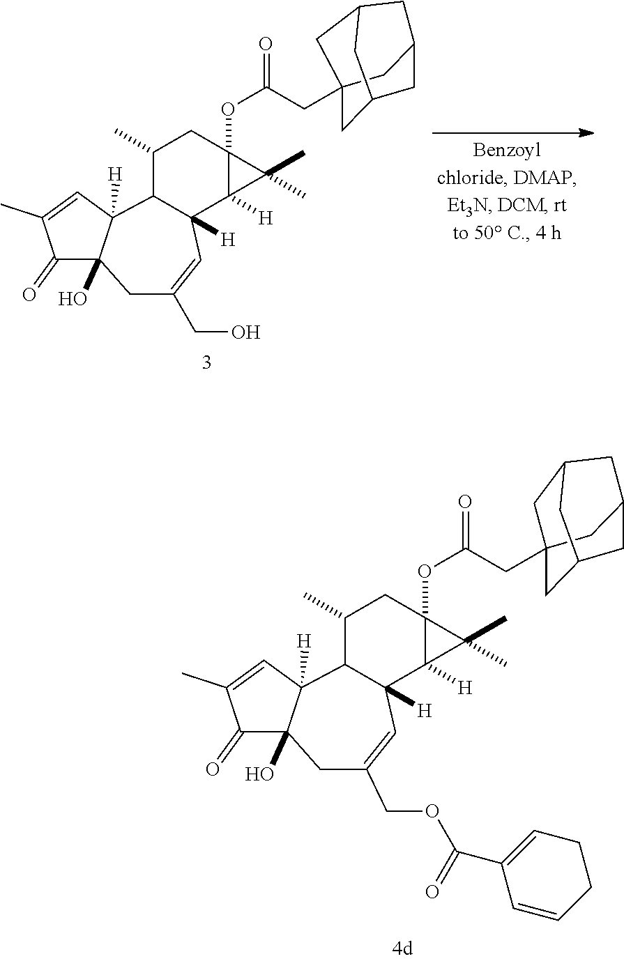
C1(=O)C(C)=CC2([H])C1(O)CC(COC(C1=CCCC=C1)=O)=CC1([H])C2C(C)CC2(OC(CC34CC5CC(C3)CC(C4)C5)=O)C1([H])C2(C)C.C1(=O)C(C)=CC2([H])C1(O)CC(CO)=CC1([H])C2C(C)CC2(OC(CC34CC5CC(C3)CC(C4)C5)=O)C1([H])C2(C)C
